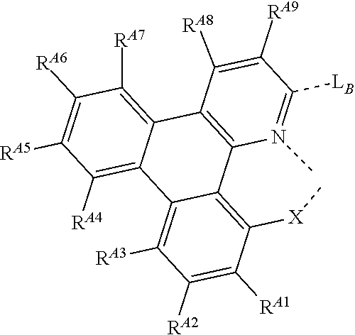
C1([LB])=N(C)C2=C(C([RA8])=C1[RA9])C1=C([RA7])C([RA6])=C([RA5])C([RA4])=C1C1=C([RA3])C([RA2])=C([RA1])C([X]C)=C21
